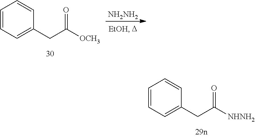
C1=CC=C(CC([NHNH2])=O)C=C1.C1=CC=C(CC([OCH3])=O)C=C1.[NH2NH2]
